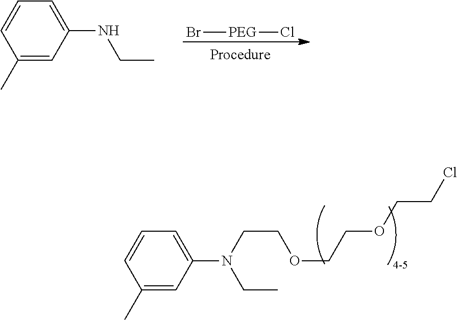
C1(C)=CC(N(CC)CCOCCOCCCl)=CC=C1.C1(C)=CC(NCC)=CC=C1.Br[PEG]Cl
